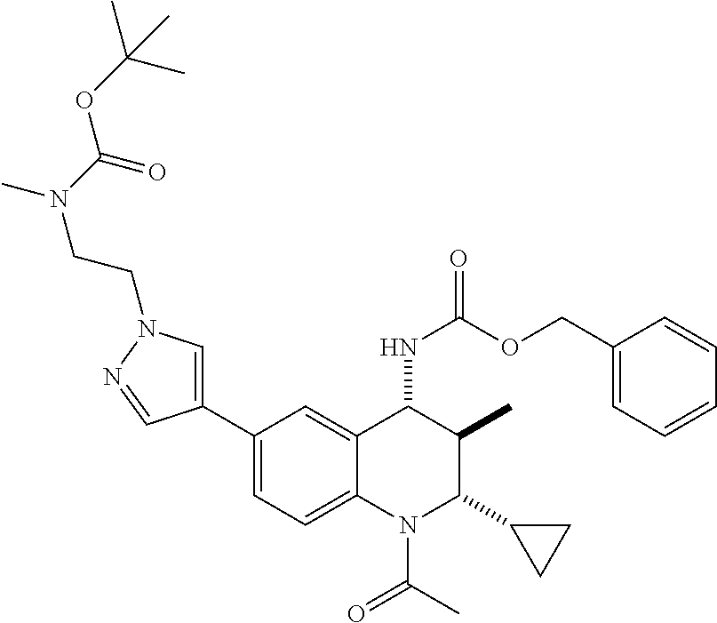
C1(C2=CN(CCN(C(OC(C)(C)C)=O)C)N=C2)=CC=C2C(=C1)C(NC(=O)OCC1=CC=CC=C1)C(C)C(C1CC1)N2C(=O)C
